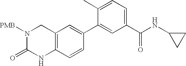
C12=C(C=CC(C3=CC(C(NC4CC4)=O)=CC=C3C)=C1)NC(=O)N([PMB])C2
